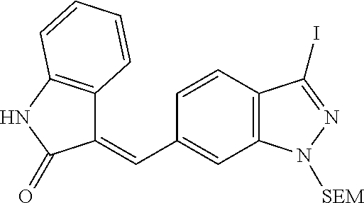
C1=CC2=C(C=C1C=C1C3=C(NC1=O)C=CC=C3)N([SEM])N=C2I
